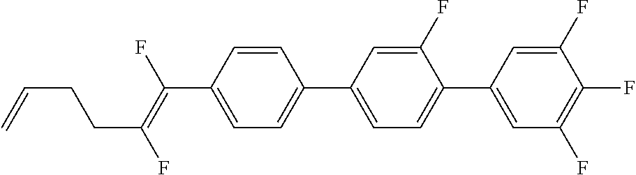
C1=CC(C(=C(F)CCC=C)F)=CC=C1C1=CC=C(C2=CC(F)=C(F)C(F)=C2)C(F)=C1
